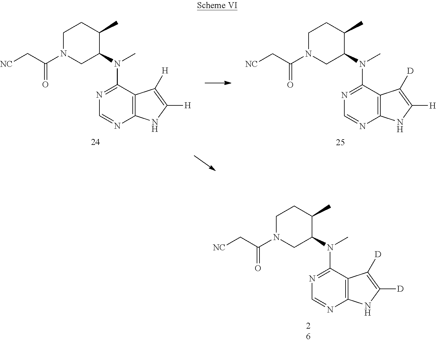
N1=C(N(C2CN(C(C[NC])=O)CCC2C)C)C2=C(N=C1)NC([D])=C2[D].N1=C(N(C2CN(C(C[NC])=O)CCC2C)C)C2=C(N=C1)NC([H])=C2[H].N1=C(N(C2CN(C(C[NC])=O)CCC2C)C)C2=C(N=C1)NC([H])=C2[D]
